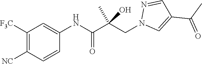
C1([F3C])=C([NC])C=CC(NC(C(CN2C=C(C(C)=O)C=N2)(C)O)=O)=C1
